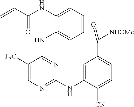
N(C1=CC=CC=C1NC1=NC(NC2=CC(C([NHOMe])=O)=CC=C2[CN])=NC=C1[F3C])C(C=C)=O
